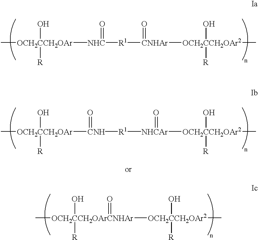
[OCH2CCH2OAr]([NHC]([R1][CNHAr]([OCH2CCH2OAr2](C)([R])O)=O)=O)(O)([R])C.[OCH2CCH2OAr]([CNH]([R1][NHCAr]([OCH2CCH2OAr2](C)([R])O)=O)=O)(O)([R])C.C[OCH2CCH2OArCNHAr]([R])(O)([OCH2CCH2OAr2](C)([R])O)=O
